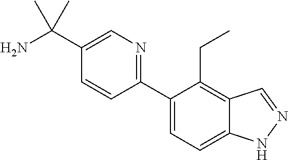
C1(C2=CC=C3C(=C2CC)C=NN3)=NC=C(C(N)(C)C)C=C1
